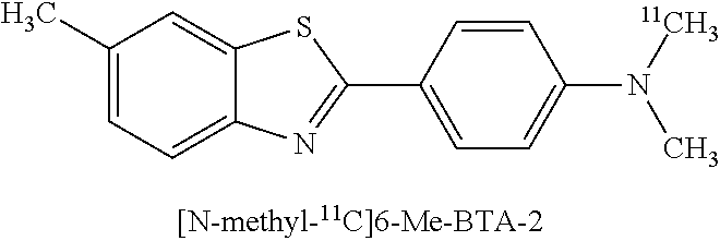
C1(C)=CC=C2C(=C1)SC(C1=CC=C(N(C)[11CH3])C=C1)=N2
